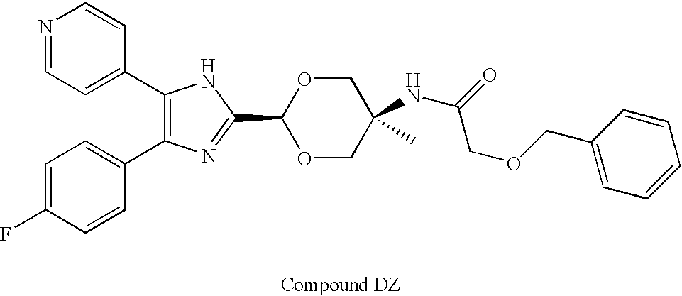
C1(C2=CC=NC=C2)=C(C2=CC=C(F)C=C2)N=C(C2OCC(C)(NC(=O)COCC3=CC=CC=C3)CO2)N1
